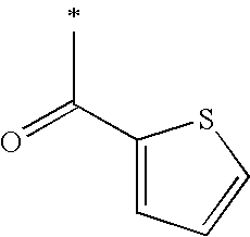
O=C(C1=CC=CS1)C
